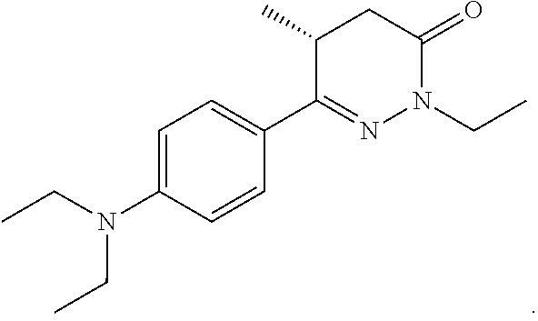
C1=C(N(CC)CC)C=CC(C2=NN(CC)C(=O)CC2C)=C1
